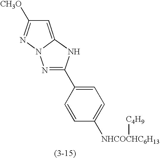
N1=C(C2=CC=C([NHCOCHC6H13][C4H9])C=C2)NC2=CC([CH3O])=NN12
